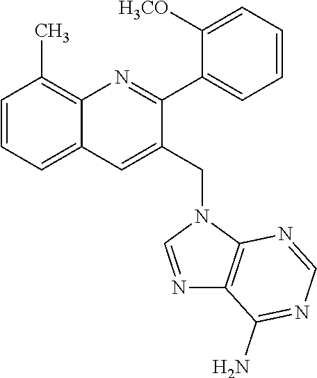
C1=CC=C2C(=C1C)N=C(C1=CC=CC=C1[H3CO])C(CN1C=NC3=C1N=CN=C3N)=C2
